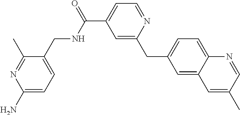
C1=C(C(=O)NCC2=CC=C(N)N=C2C)C=C(CC2=CC=C3C(=C2)C=C(C)C=N3)N=C1
